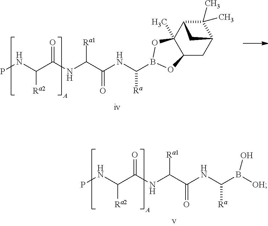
PNC(C(NC(C(NC([Ra])B1OC2(C)C3C(C)(C)C(CC2O1)C3)=O)[Ra1])=O)[Ra2].PNC(C(NC(C(NC([Ra])B([OH])O)=O)[Ra1])=O)[Ra2]
